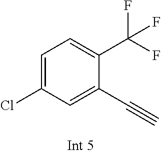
C1=C(Cl)C=C(C#C)C(C(F)(F)F)=C1
